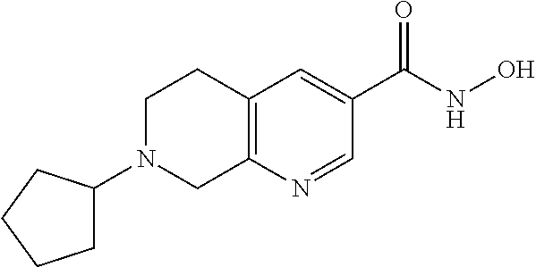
C12=C(C=C(C(NO)=O)C=N1)CCN(C1CCCC1)C2
